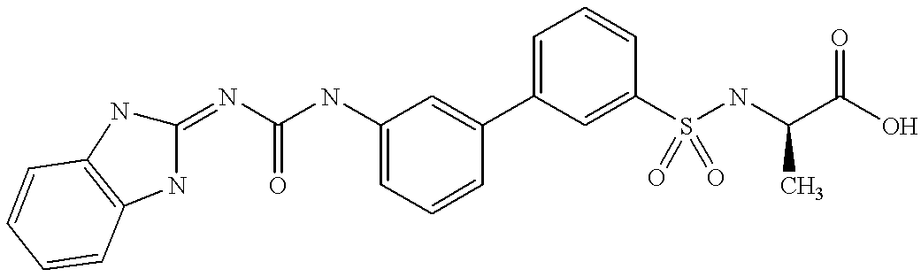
C1=C(NC(N=C2NC3=C(N2)C=CC=C3)=O)C=C(C2=CC=CC(S(NC(C(O)=O)C)(=O)=O)=C2)C=C1
